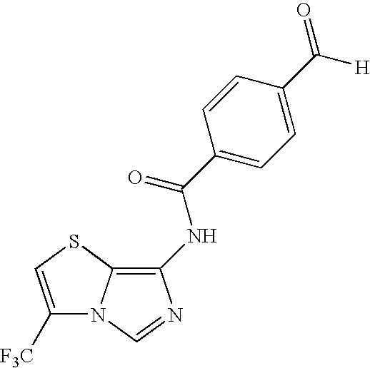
N(C(C1=CC=C(C([H])=O)C=C1)=O)C1=C2N(C=N1)C([F3C])=CS2
